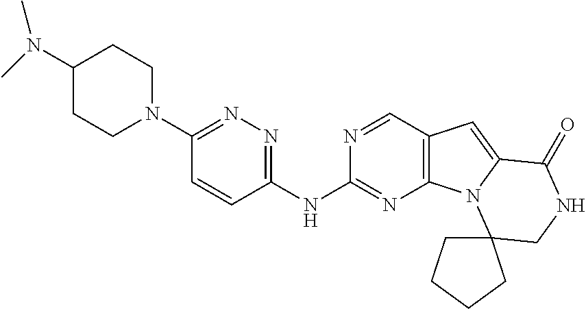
C1(N2CCC(N(C)C)CC2)=NN=C(NC2=NC3=C(C=N2)C=C2N3C3(CNC2=O)CCCC3)C=C1
